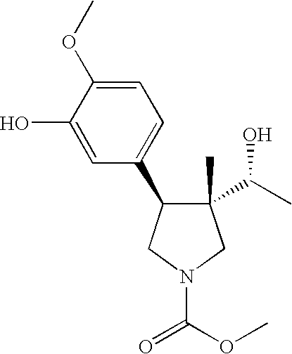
C1(C2C(C)(C(O)C)CN(C(OC)=O)C2)=CC=C(OC)C(O)=C1
